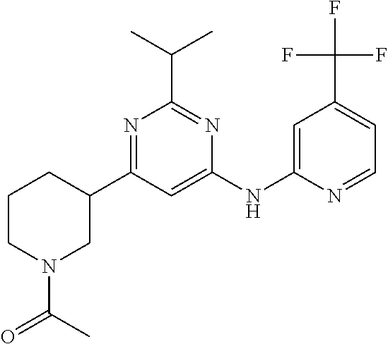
C1CN(C(=O)C)CC(C2=NC(C(C)C)=NC(NC3=CC(C(F)(F)F)=CC=N3)=C2)C1
